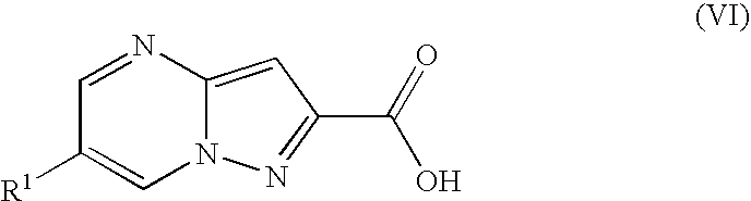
N1=CC([R1])=CN2C1=CC(C(=O)O)=N2
